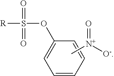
C1=CC=CC(OS([R])(=O)=O)=C1.C[N+]([O-])=O
